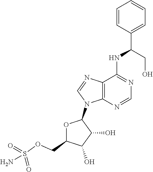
C1(C(NC2=NC=NC3=C2N=CN3C2OC(COS(N)(=O)=O)C(O)C2O)CO)=CC=CC=C1
